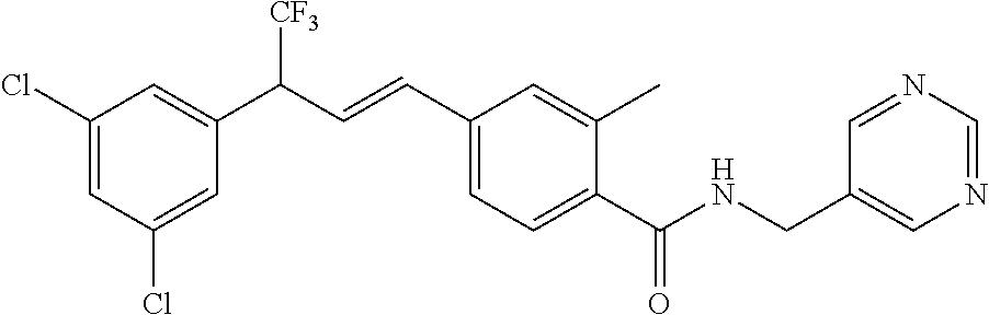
C1(Cl)=CC(C(C=CC2=CC=C(C(NCC3=CN=CN=C3)=O)C(C)=C2)[CF3])=CC(Cl)=C1
